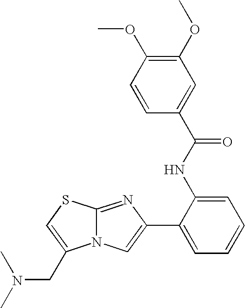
N12C(=NC(C3=CC=CC=C3NC(C3=CC(OC)=C(OC)C=C3)=O)=C1)SC=C2CN(C)C
